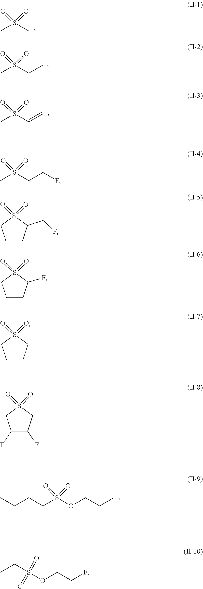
CS(C)(=O)=O.O=S(=O)(C)CC.O=S(=O)(C=C)C.C(COS(=O)(=O)CCCC)C.O=S(=O)(CCF)C.S1(=O)(=O)CCCC1CF.O=S1(=O)CCCC1F.O=S1(=O)CCCC1.O=S1(=O)CC(F)C(F)C1.S(=O)(=O)(CC)OCCF
